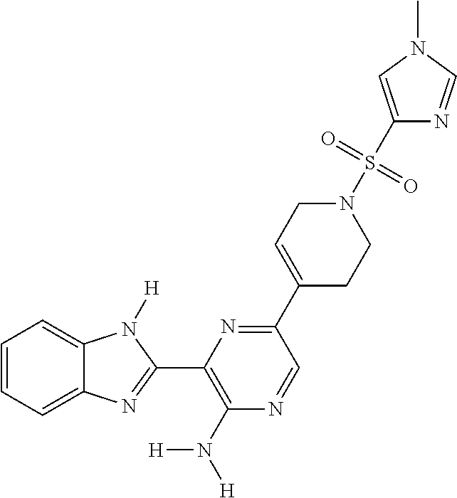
C1=CC=C2C(=C1)N([H])C(C1=C(N([H])[H])N=CC(C3=CCN(S(=O)(=O)C4=CN(C)C=N4)CC3)=N1)=N2
